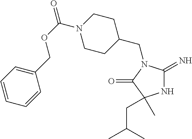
N1C(=N)N(CC2CCN(C(OCC3=CC=CC=C3)=O)CC2)C(=O)C1(CC(C)C)C
